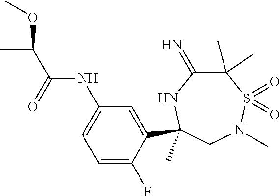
C(=O)(NC1=CC=C(F)C(C2(C)NC(=N)C(C)(C)S(=O)(=O)N(C)C2)=C1)C(C)OC
